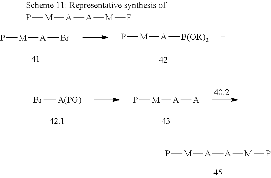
P[M][A]Br.P[M][A][B(OR)2].P[M][A][A][M]P.Br[A(PG)].P[M][A][A].P[M][A][A][M]P
